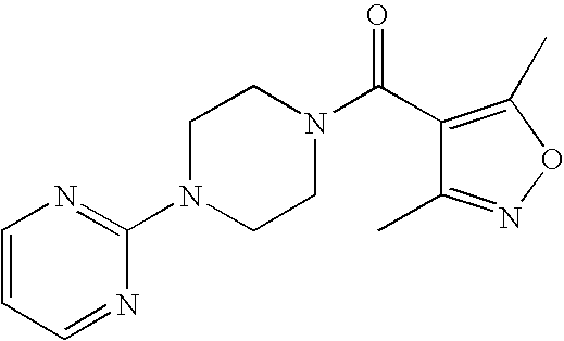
C1=CC=NC(N2CCN(C(C3=C(C)ON=C3C)=O)CC2)=N1
